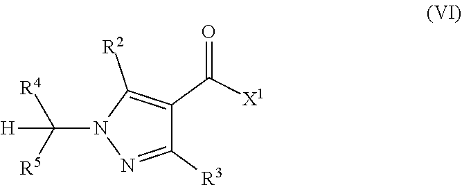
C(N1N=C([R3])C(C(=O)[X1])=C1[R2])([R5])([R4])[H]
